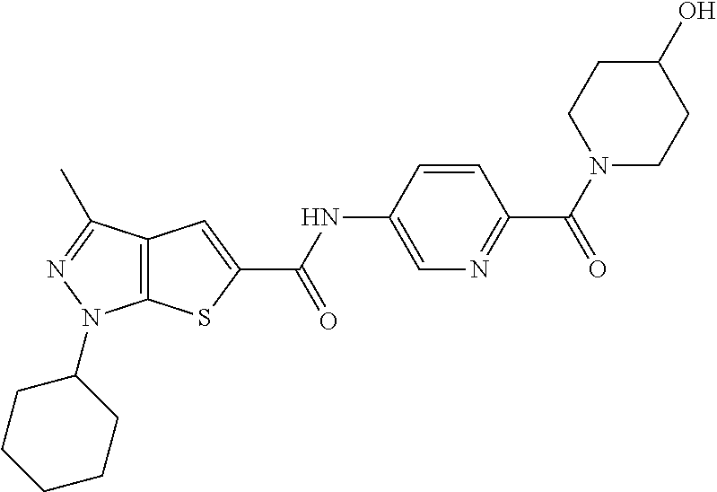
C12=C(C(C)=NN1C1CCCCC1)C=C(C(NC1=CN=C(C(=O)N3CCC(O)CC3)C=C1)=O)S2
